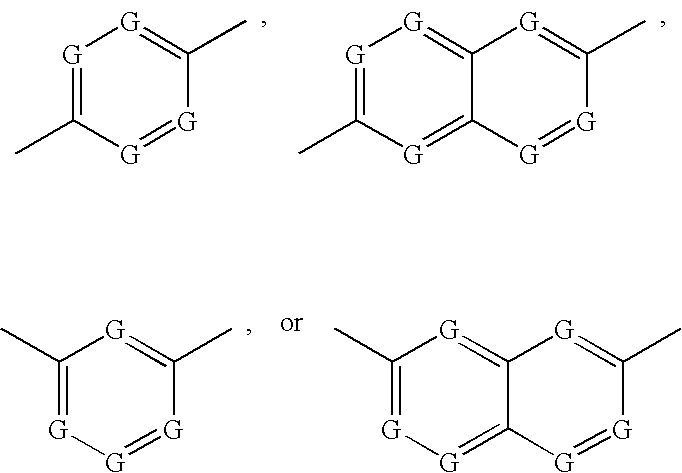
[G]1=C(C)[G]=[G]C(C)=[G]1.[G]1=C(C)[G]=C2C(=[G]1)[G]=C(C)[G]=[G]2.C1(C)=[G][G]=[G]C(C)=[G]1.C1(C)=[G][G]=C2C(=[G]1)[G]=C(C)[G]=[G]2
